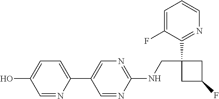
C1=NC(NCC2(C3=NC=CC=C3F)CC(F)C2)=NC=C1C1=CC=C(O)C=N1
